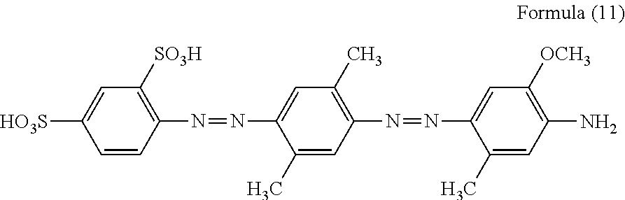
[HO3S]C1=CC([SO3H])=C(N=NC2=CC(C)=C(N=NC3=CC([OCH3])=C(N)C=C3C)C=C2C)C=C1
